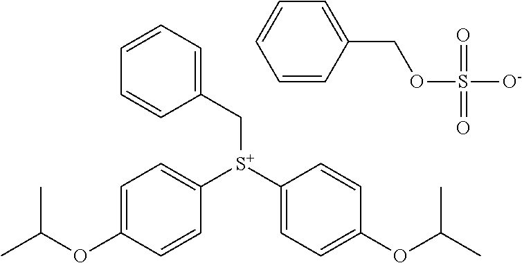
C1=C(OC(C)C)C=CC([S+](C2=CC=C(OC(C)C)C=C2)CC2=CC=CC=C2)=C1.C1=CC(COS([O-])(=O)=O)=CC=C1
